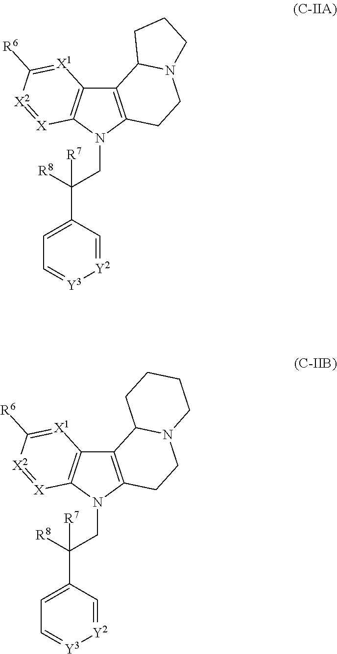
C12=C(N(CC([R8])([R7])C3=CC=[Y3][Y2]=C3)C3=C1[X1]=C([R6])[X2]=[X]3)CCN1C2CCC1.C12=C(N(CC([R8])([R7])C3=CC=[Y3][Y2]=C3)C3=C1[X1]=C([R6])[X2]=[X]3)CCN1C2CCCC1
